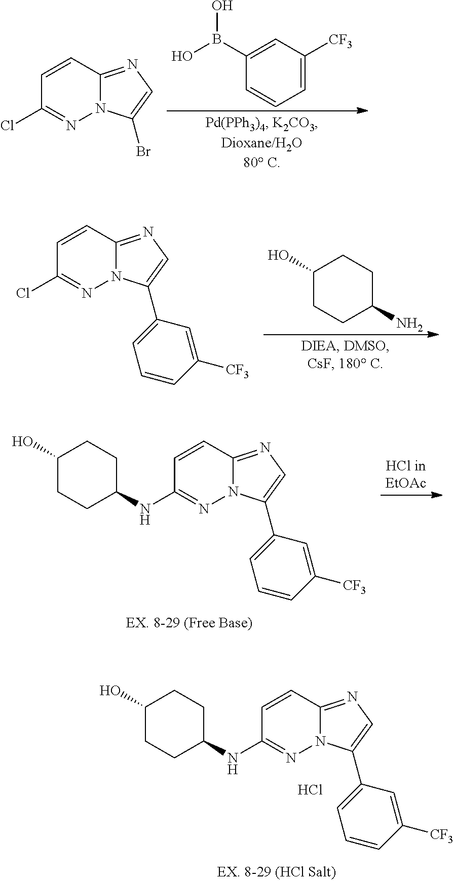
C1=CC2=NC=C(C3=CC=CC([CF3])=C3)N2N=C1NC1CCC(O)CC1.Cl.C1=C([CF3])C=C(B(O)O)C=C1.C1=CC2=NC=C(Br)N2N=C1Cl.C1(O)CCC(N)CC1.C1=CC2=NC=C(C3=CC=CC([CF3])=C3)N2N=C1Cl.C1=CC2=NC=C(C3=CC=CC([CF3])=C3)N2N=C1NC1CCC(O)CC1
